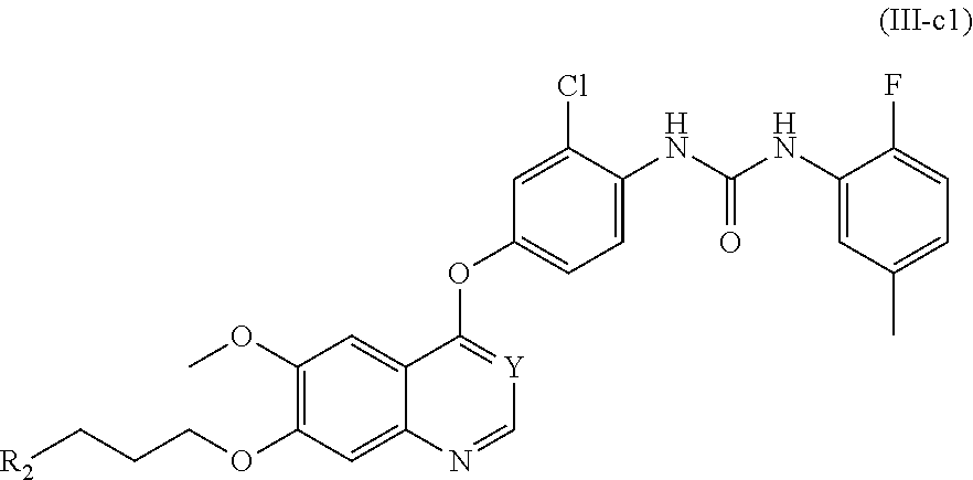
C1(OC)=C(OCCC[R2])C=C2C(=C1)C(OC1=CC=C(NC(NC3=CC(C)=CC=C3F)=O)C(Cl)=C1)=[Y]C=N2
